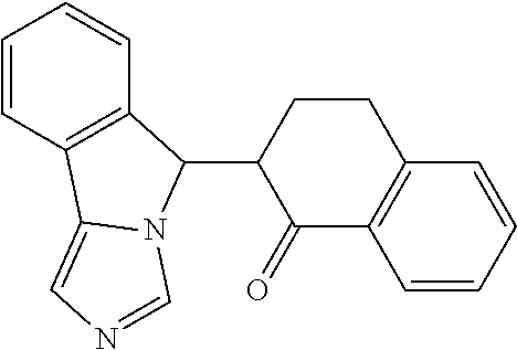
C1=CC2=C(C=C1)C(C1C(=O)C3=C(CC1)C=CC=C3)N1C2=CN=C1
